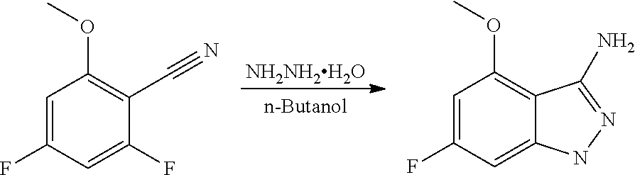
[NH2NH2H2O].C1=C(F)C=C2C(=C1OC)C(N)=NN2.C1=C(F)C=C(F)C(C#N)=C1OC
